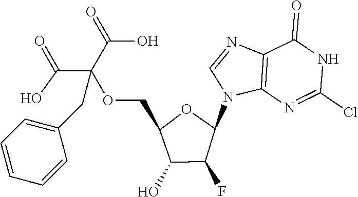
C12=C(N=C(Cl)NC1=O)N(C1OC(COC(C(=O)O)(C(=O)O)CC3=CC=CC=C3)C(O)C1F)C=N2
